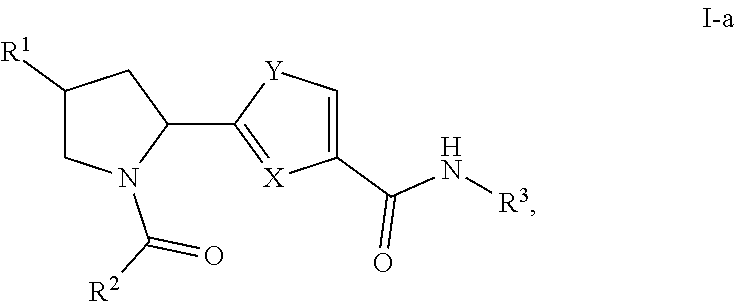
C1(C(N[R3])=O)=C[Y]C(C2CC([R1])CN2C(=O)[R2])=[X]1
